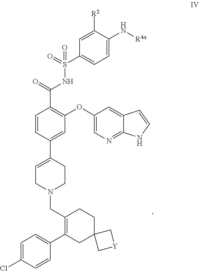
O(C1=C(C(NS(=O)(=O)C2=CC=C(N[R4a])C([R2])=C2)=O)C=CC(C2=CCN(CC3=C(C4=CC=C(Cl)C=C4)CC4(CC3)C[Y]C4)CC2)=C1)C1=CN=C2C(=C1)C=CN2
